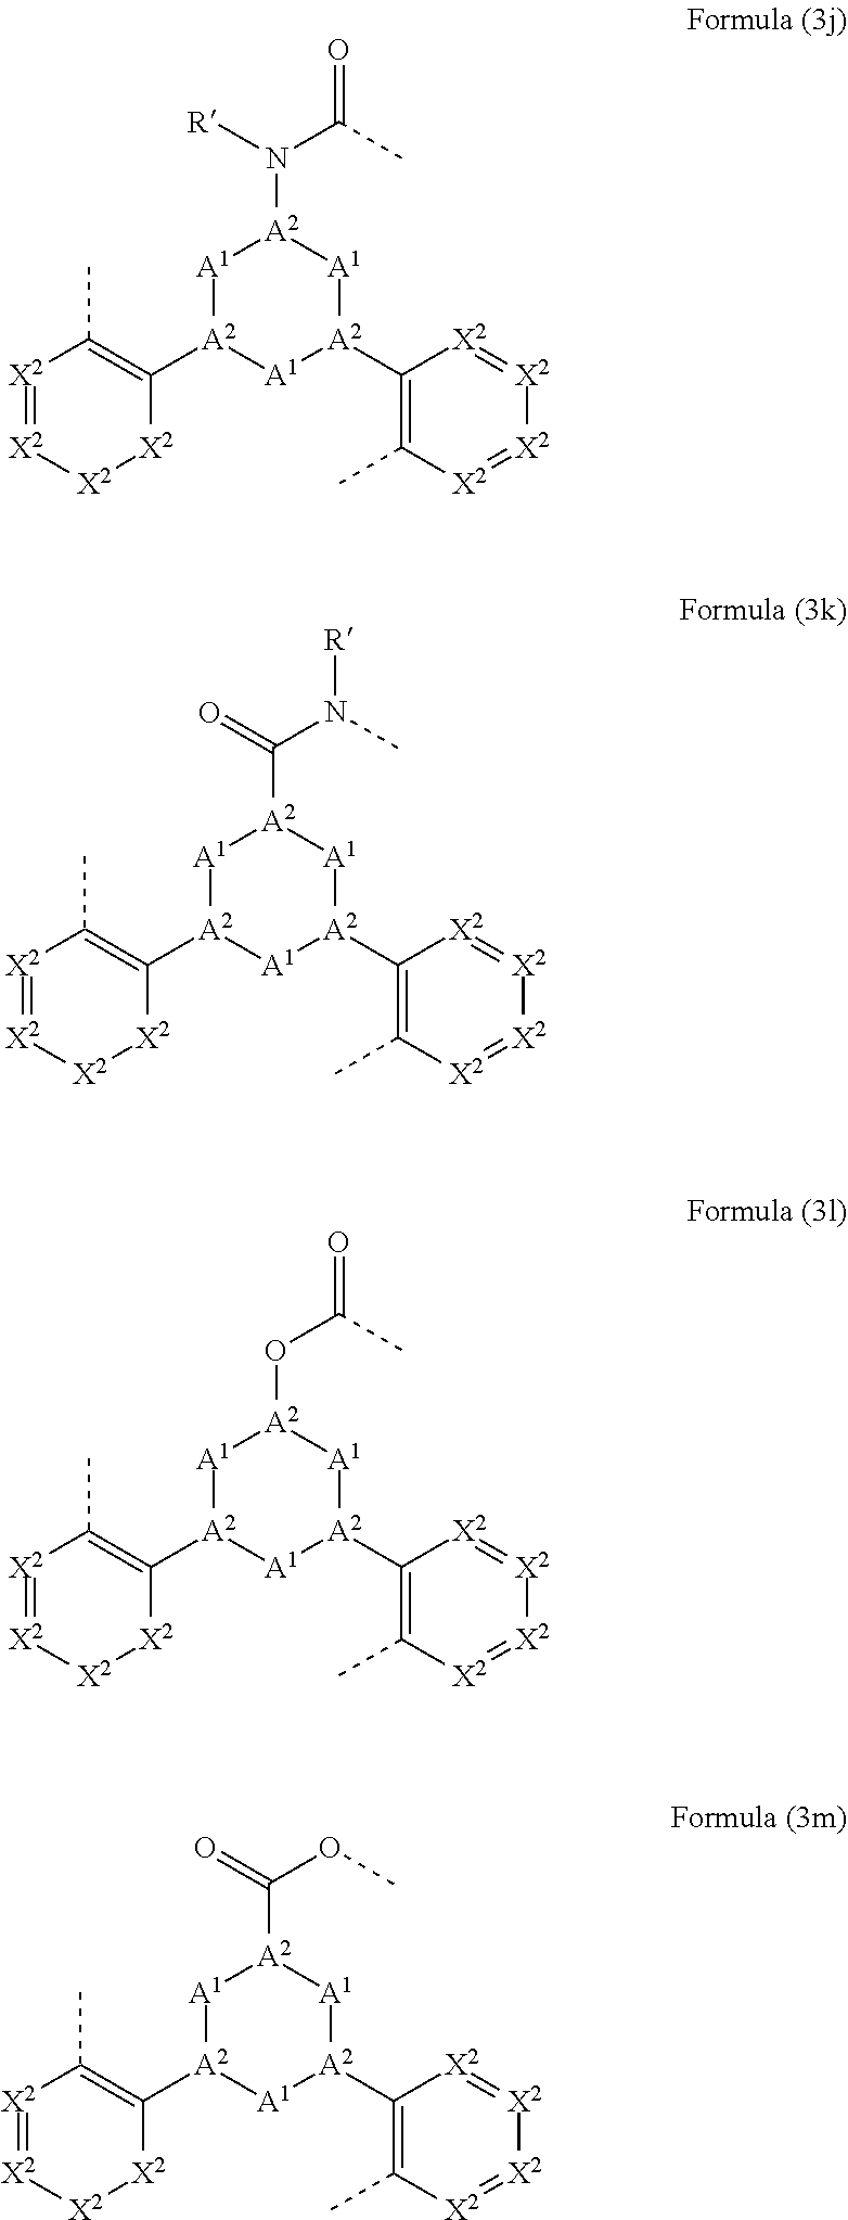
[A1]1[A2](C2=C(C)[X2]=[X2][X2][X2]2)[A1][A2](C2=C(C)[X2]=[X2][X2]=[X2]2)[A1][A2]1N(C(C)=O)[R].[A1]1[A2](C2=C(C)[X2]=[X2][X2][X2]2)[A1][A2](C2=C(C)[X2]=[X2][X2]=[X2]2)[A1][A2]1C(N(C)[R])=O.[A1]1[A2](C2=C(C)[X2]=[X2][X2][X2]2)[A1][A2](C2=C(C)[X2]=[X2][X2]=[X2]2)[A1][A2]1OC(C)=O.[A1]1[A2](C2=C(C)[X2]=[X2][X2][X2]2)[A1][A2](C2=C(C)[X2]=[X2][X2]=[X2]2)[A1][A2]1C(OC)=O
